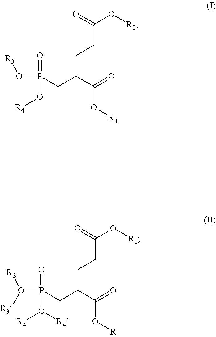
C(CCC(CP(=O)(O[R3])O[R4])C(=O)O[R1])(O[R2])=O.C(CCC(CP(=O)(O([R3])[R3])O([R4])[R4])C(=O)O[R1])(O[R2])=O
